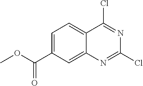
O(C(C1=CC=C2C(=C1)N=C(Cl)N=C2Cl)=O)C
